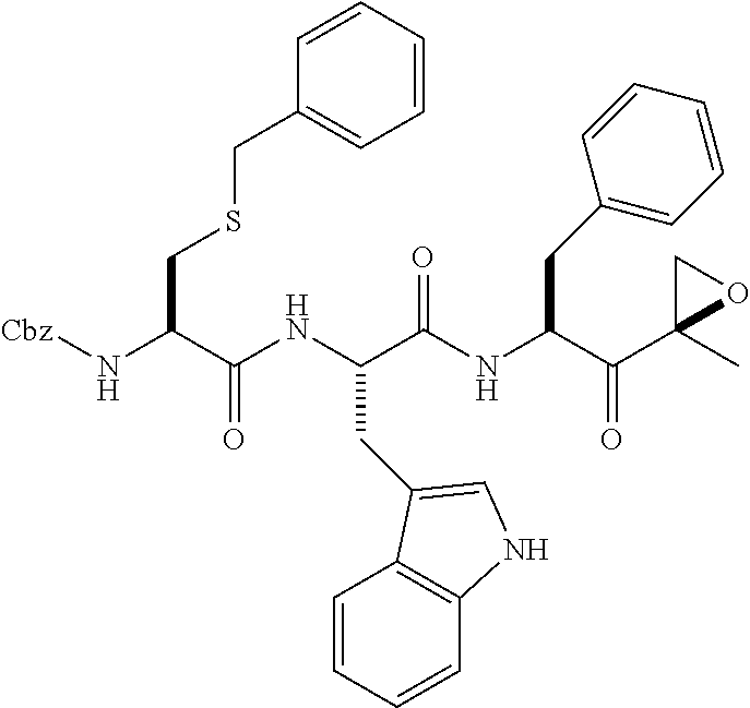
[Cbz]NC(C(NC(C(NC(C(C1(C)OC1)=O)CC1=CC=CC=C1)=O)CC1=CNC2=C1C=CC=C2)=O)CSCC1=CC=CC=C1
